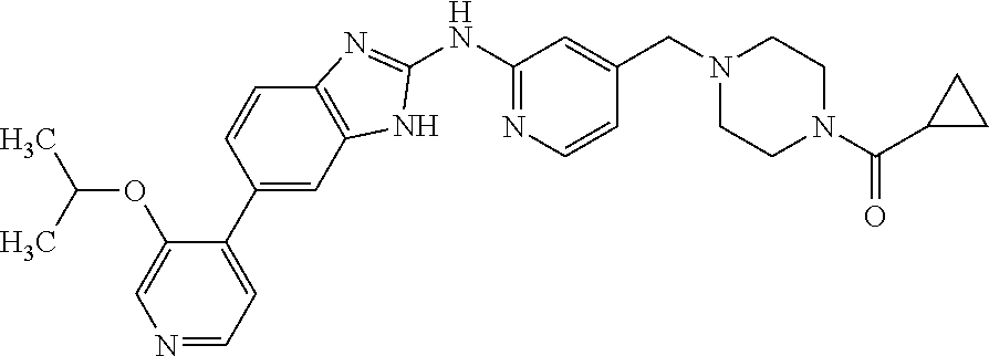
N1=CC=C(C2=CC3=C(C=C2)N=C(NC2=NC=CC(CN4CCN(C(=O)C5CC5)CC4)=C2)N3)C(OC(C)C)=C1
